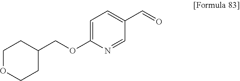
C1=C(OCC2CCOCC2)N=CC(C=O)=C1
